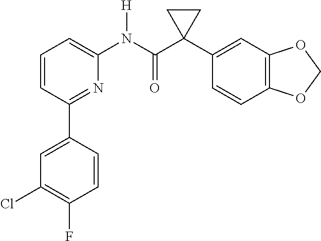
C1=CC(C2=CC(Cl)=C(F)C=C2)=NC(N(C(C2(C3=CC4=C(C=C3)OCO4)CC2)=O)[H])=C1
